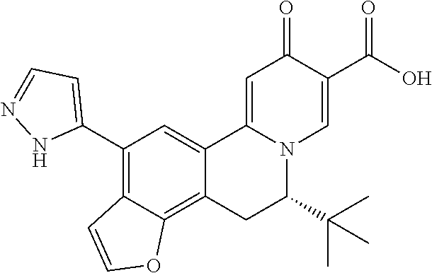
C12=CC(C3=CC=NN3)=C3C(=C1CC(C(C)(C)C)N1C2=CC(=O)C(C(O)=O)=C1)OC=C3
